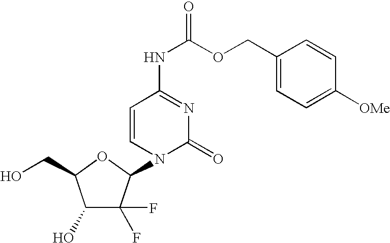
C1(O)C(F)(F)C(N2C(=O)N=C(NC(OCC3=CC=C([OMe])C=C3)=O)C=C2)OC1CO
